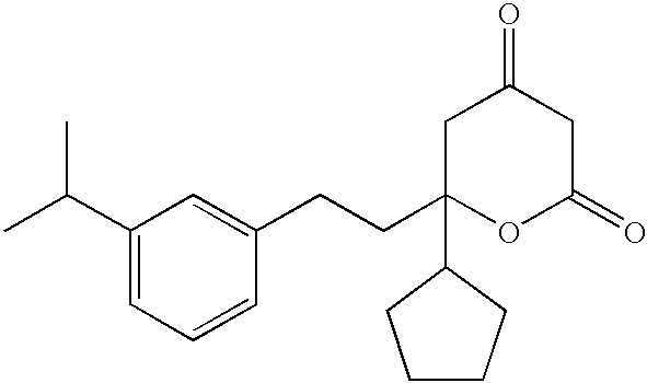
C1(C(C)C)=CC=CC(CCC2(C3CCCC3)CC(=O)CC(=O)O2)=C1
